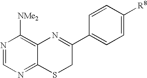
N1=CN=C2C(=C1[NMe2])N=C(C1=CC=C([R8])C=C1)CS2
